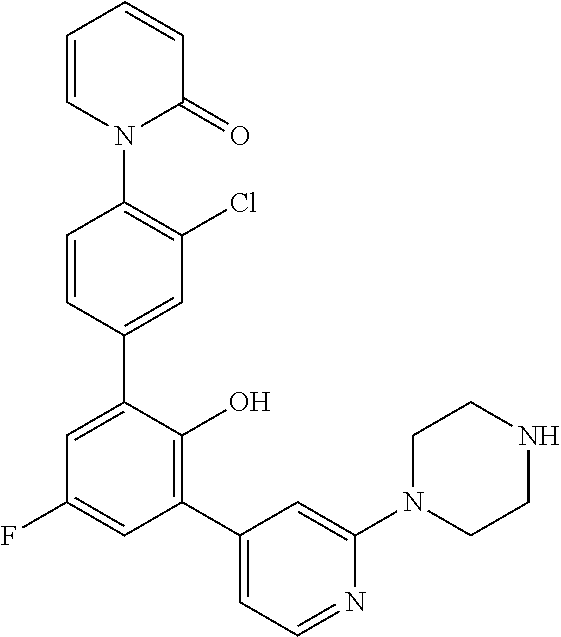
N1(C2=C(Cl)C=C(C3=CC(F)=CC(C4=CC=NC(N5CCNCC5)=C4)=C3O)C=C2)C(=O)C=CC=C1
